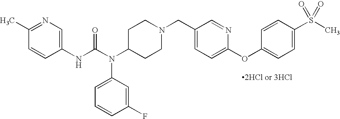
[2HCl or 3HCl].C1(NC(N(C2CCN(CC3=CC=C(OC4=CC=C(S(C)(=O)=O)C=C4)N=C3)CC2)C2=CC=CC(F)=C2)=O)=CN=C(C)C=C1
